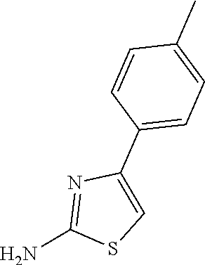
C1=CC(C)=CC=C1C1=CSC(N)=N1
